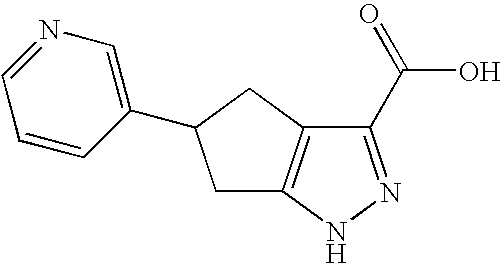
C1(C(=O)O)=NNC2=C1CC(C1=CN=CC=C1)C2
